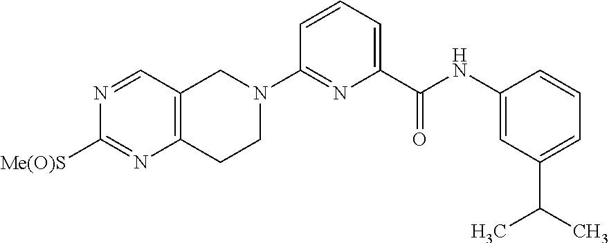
C12=C(C=NC([Me(O)S])=N1)CN(C1=NC(C(=O)NC3=CC(C(C)C)=CC=C3)=CC=C1)CC2
